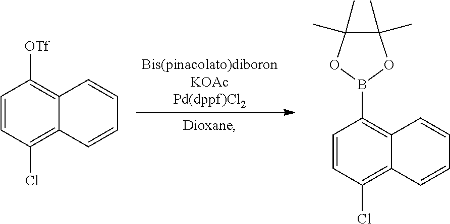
C12=C(Cl)C=CC([OTf])=C1C=CC=C2.C12=C(Cl)C=CC(B3OC(C)(C)C(C)(C)O3)=C1C=CC=C2
